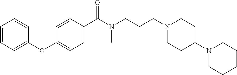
C1=CC=C(OC2=CC=C(C(N(CCCN3CCC(N4CCCCC4)CC3)C)=O)C=C2)C=C1
